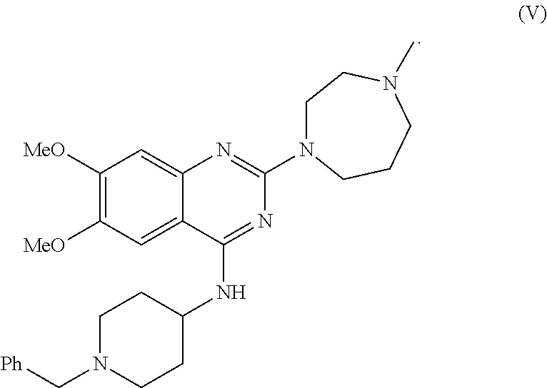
C1([MeO])=C([MeO])C=C2C(=C1)N=C(N1CCN(C)CCC1)N=C2NC1CCN(C[Ph])CC1
